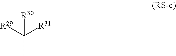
C([R31])([R29])(C)[R30]
